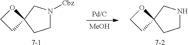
C1N([Cbz])CC2(C1)OCC2.[7-1].[MeOH].C1NCC2(C1)OCC2.[7-2]
